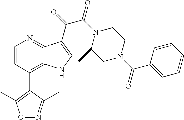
C1(C2=C3C(=NC=C2)C(C(=O)C(N2C(C)CN(C(C4=CC=CC=C4)=O)CC2)=O)=CN3)=C(C)ON=C1C
